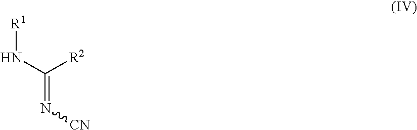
C([R2])(N[R1])=N[CN]
